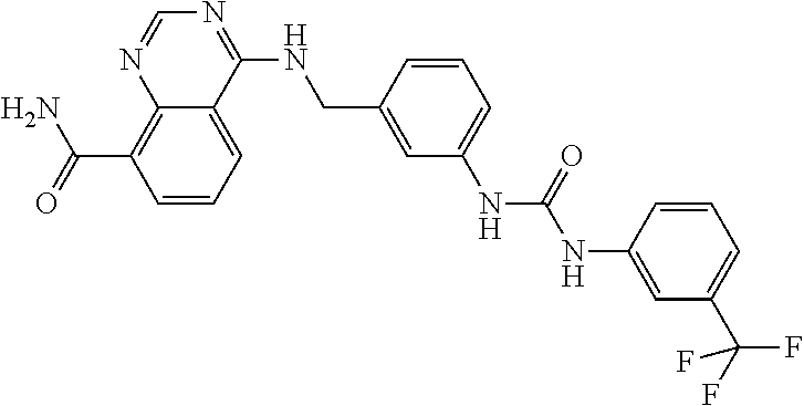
C(C1=C2N=CN=C(NCC3=CC(NC(=O)NC4=CC(C(F)(F)F)=CC=C4)=CC=C3)C2=CC=C1)(N)=O
